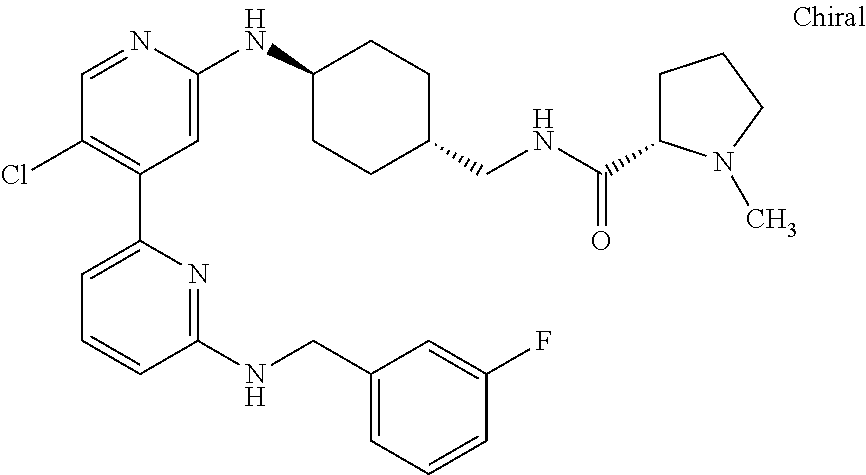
C1=NC(NC2CCC(CNC(C3CCCN3C)=O)CC2)=CC(C2=CC=CC(NCC3=CC=CC(F)=C3)=N2)=C1Cl
